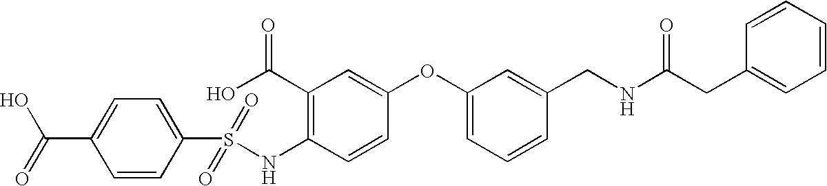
C1(NS(C2=CC=C(C(=O)O)C=C2)(=O)=O)=C(C(O)=O)C=C(OC2=CC=CC(CNC(CC3=CC=CC=C3)=O)=C2)C=C1
